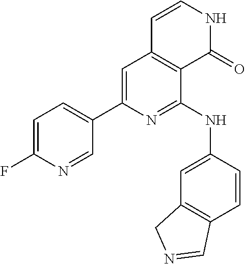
C1=C(F)N=CC(C2=CC3=C(C(NC4=CC5=C(C=C4)C=NC5)=N2)C(=O)NC=C3)=C1
